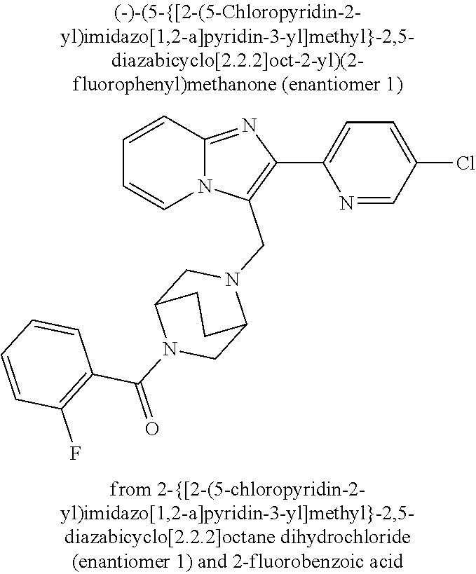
N12C(=NC(C3=CC=C(Cl)C=N3)=C1CN1CC3N(C(=O)C4=C(F)C=CC=C4)CC1CC3)C=CC=C2
